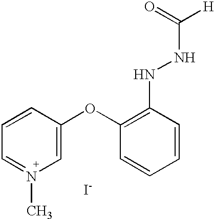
[I-].C1=CC(OC2=C(NNC([H])=O)C=CC=C2)=C[N+](C)=C1
